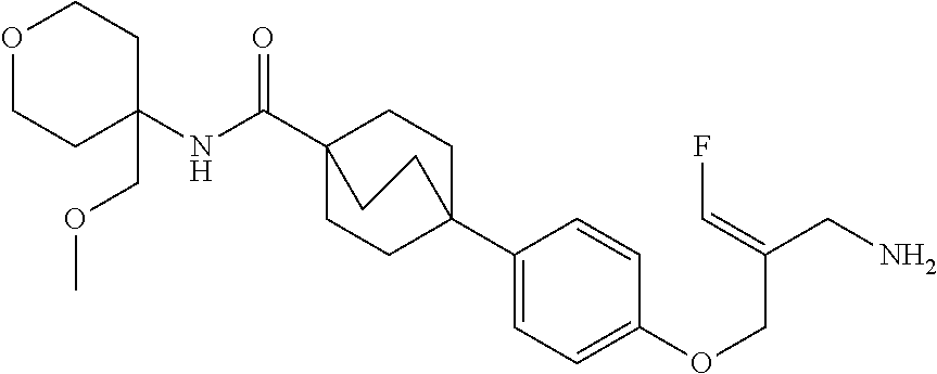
C1(C23CCC(C(NC4(COC)CCOCC4)=O)(CC2)CC3)=CC=C(OCC(CN)=CF)C=C1
